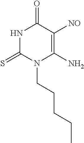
N1C(=S)N(CCCCC)C(N)=C([NO])C1=O
